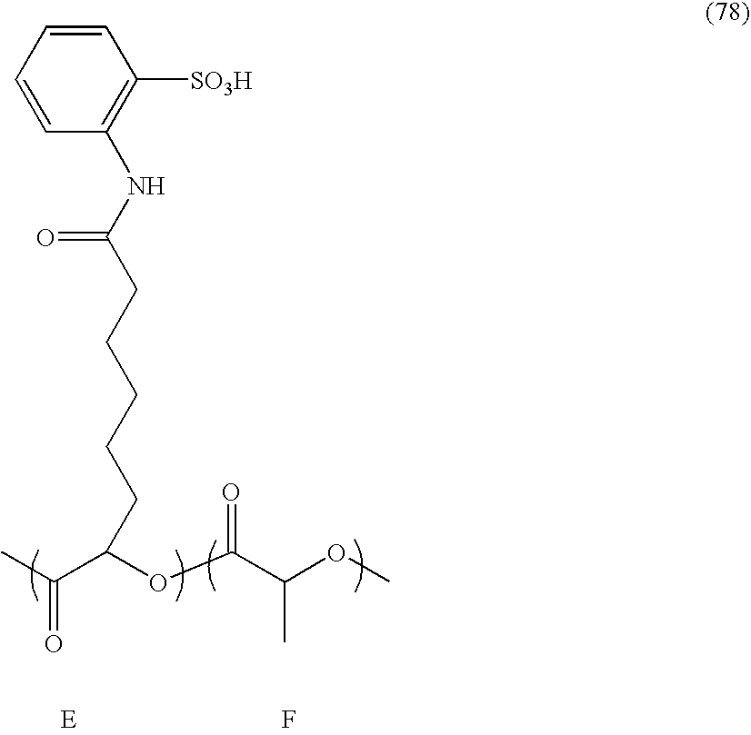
CC(=O)C(OC(C(OC)C)=O)CCCCCC(NC1=C([SO3H])C=CC=C1)=O.F.[E]
